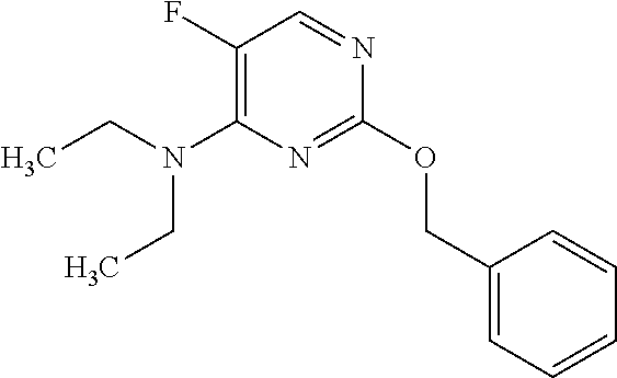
O(C1=NC(N(CC)CC)=C(F)C=N1)CC1=CC=CC=C1
